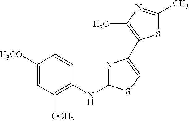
C1([H3CO])=CC([OCH3])=C(NC2=NC(C3=C(C)N=C(C)S3)=CS2)C=C1
